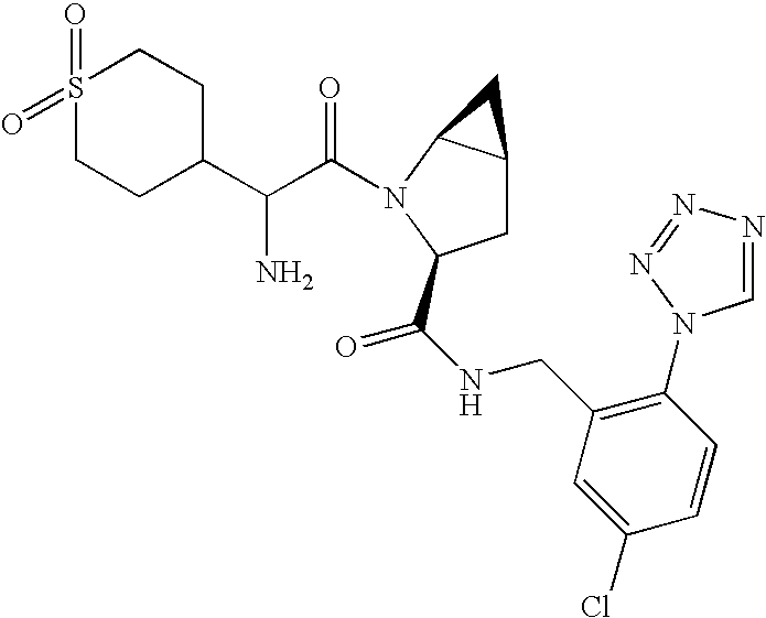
S1(=O)(=O)CCC(C(C(=O)N2C3C(CC2C(NCC2=C(N4C=NN=N4)C=CC(Cl)=C2)=O)C3)N)CC1
